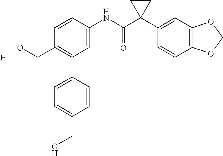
C1=CC(NC(C2(C3=CC4=C(C=C3)OCO4)CC2)=O)=CC(C2=CC=C(CO)C=C2)=C1CO.[H]
